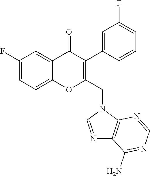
C1=C(F)C=C2C(=C1)OC(CN1C=NC3=C1N=CN=C3N)=C(C1=CC(F)=CC=C1)C2=O
